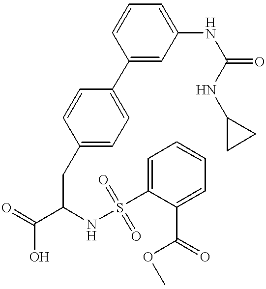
C1(C2=CC=C(CC(C(=O)O)NS(=O)(C3=CC=CC=C3C(OC)=O)=O)C=C2)=CC(NC(=O)NC2CC2)=CC=C1
